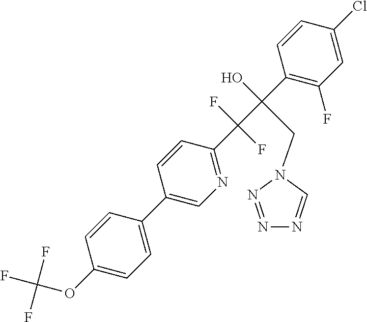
C1(Cl)=CC(F)=C(C(C(C2=NC=C(C3=CC=C(OC(F)(F)F)C=C3)C=C2)(F)F)(O)CN2C=NN=N2)C=C1
